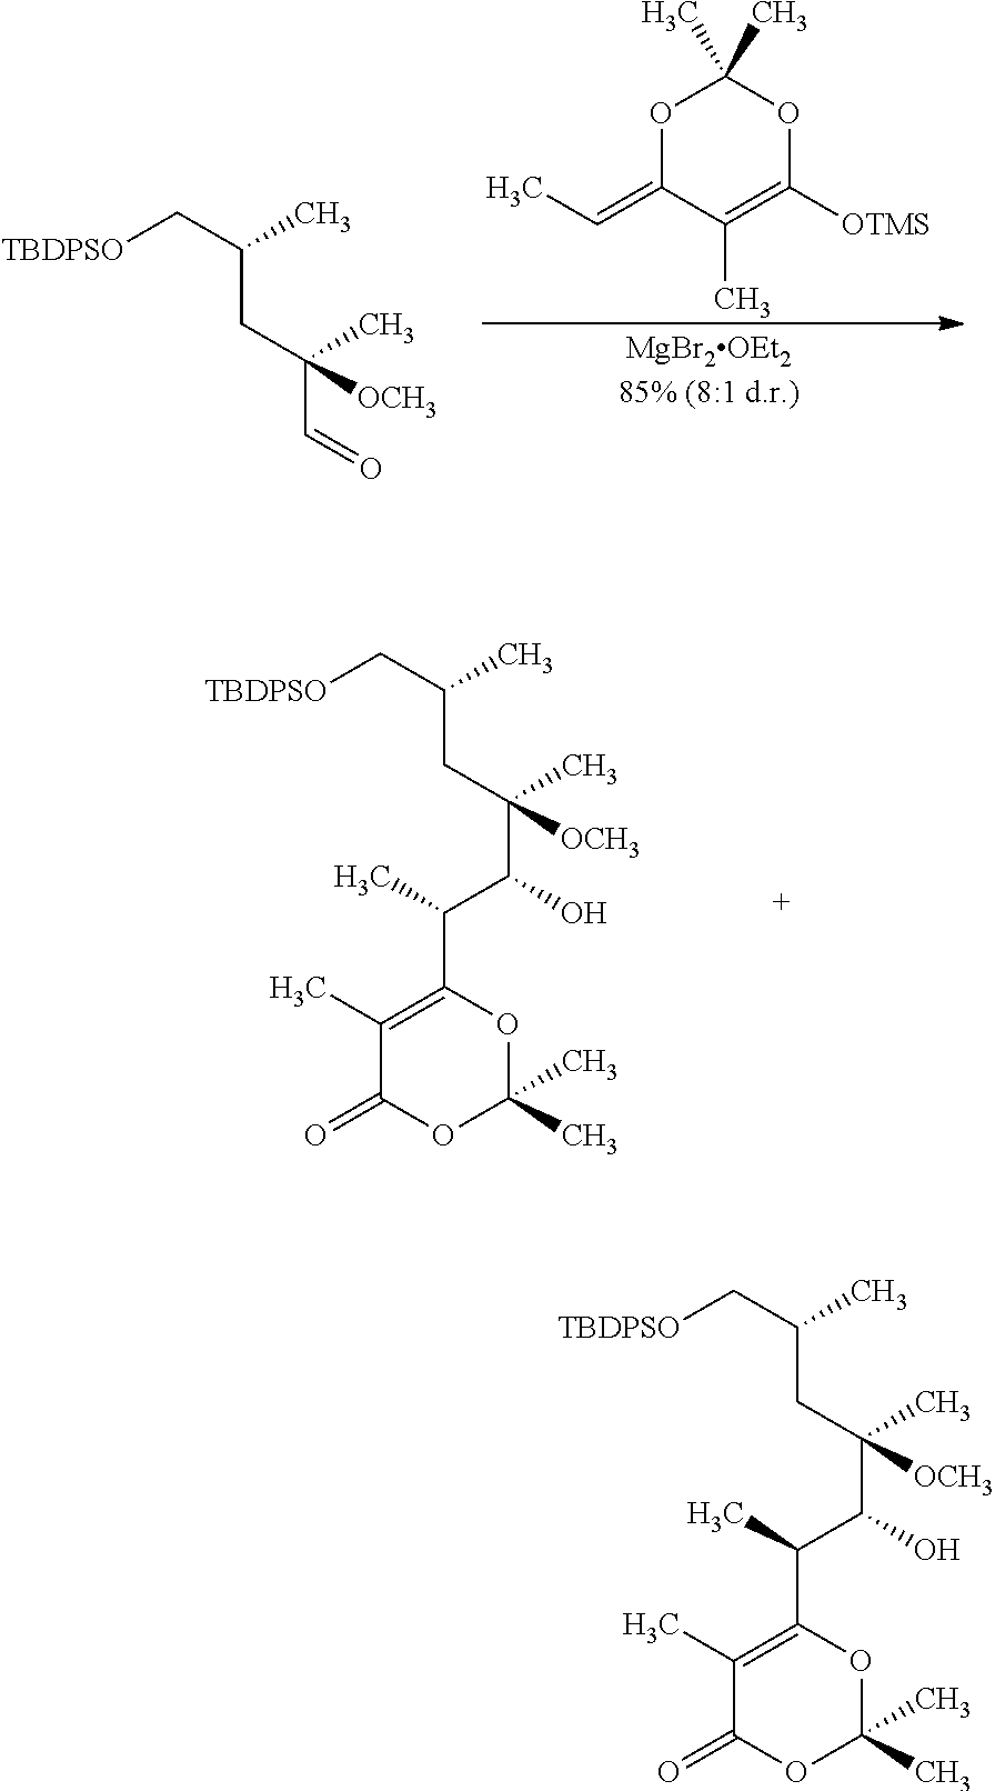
C(C(CC(C[TBDPSO])C)(C)[OCH3])=O.O1C(=CC)C(C)=C([OTMS])OC1(C)C.C(C(CC(C[TBDPSO])C)(C)[OCH3])(C(C1=C(C)C(=O)OC(C)(C)O1)C)O.C(C(CC(C[TBDPSO])C)(C)[OCH3])(C(C1=C(C)C(=O)OC(C)(C)O1)C)O
